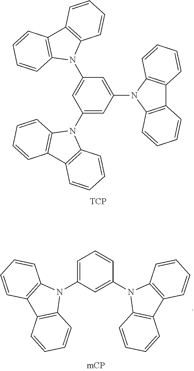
C1(N2C3=C(C4=C2C=CC=C4)C=CC=C3)=CC(N2C3=C(C4=C2C=CC=C4)C=CC=C3)=CC(N2C3=C(C4=C2C=CC=C4)C=CC=C3)=C1.[TCP].C1=C(N2C3=C(C4=C2C=CC=C4)C=CC=C3)C=C(N2C3=C(C4=C2C=CC=C4)C=CC=C3)C=C1
